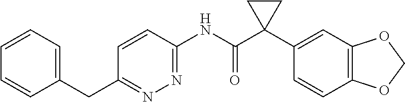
C1=CC=C(CC2=NN=C(NC(C3(C4=CC5=C(C=C4)OCO5)CC3)=O)C=C2)C=C1
